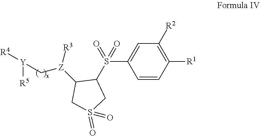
[Y](C[Z](C1CS(=O)(=O)CC1S(C1=CC([R2])=C([R1])C=C1)(=O)=O)[R3])([R5])[R4]
